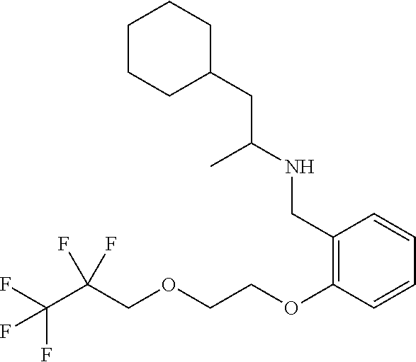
C1CC(CC(NCC2=C(OCCOCC(F)(F)C(F)(F)F)C=CC=C2)C)CCC1
